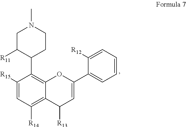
C1([R15])=CC([R14])=C2C(=C1C1CCN(C)CC1[R11])OC(C1=CC=CC=C1[R12])=CC2[R13]
